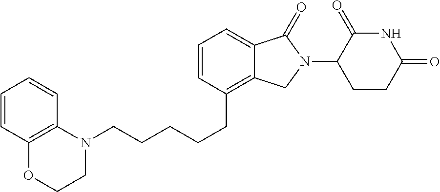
C12=C(C=CC=C1)OCCN2CCCCCC1=C2C(=CC=C1)C(=O)N(C1C(=O)NC(=O)CC1)C2
